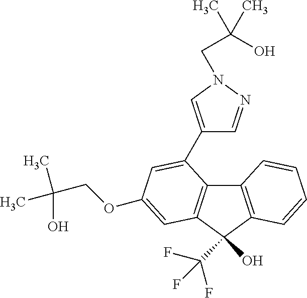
C12=C(C(O)(C(F)(F)F)C3=C1C(C1=CN(CC(O)(C)C)N=C1)=CC(OCC(C)(O)C)=C3)C=CC=C2
